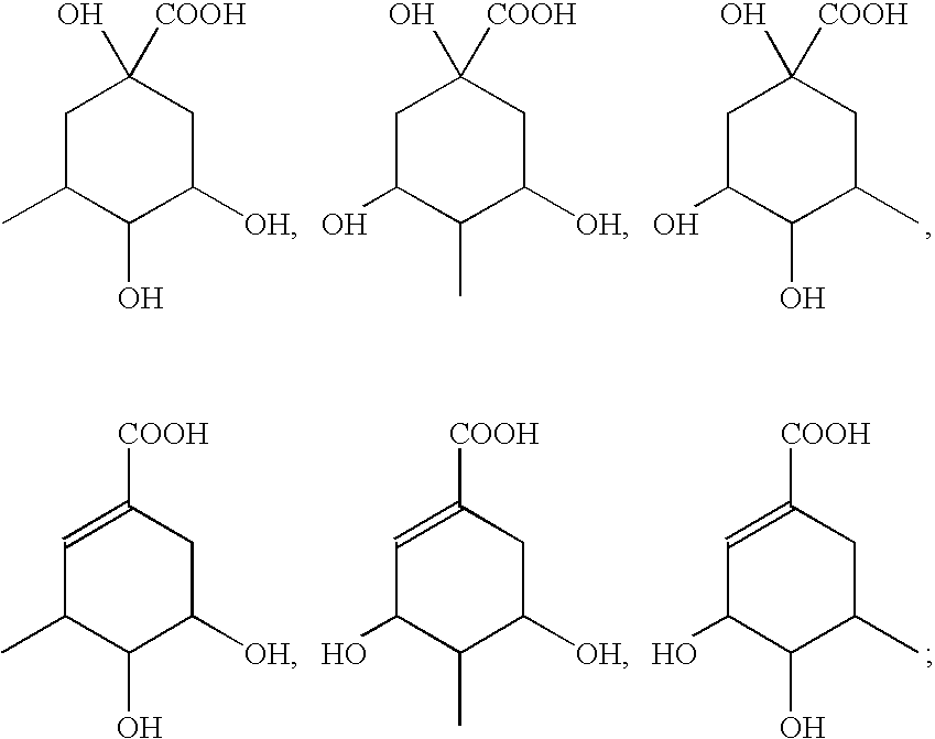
C1=C([COOH])CC([OH])C(O)C1C.C1=C([COOH])CC([OH])C(C)C1O.C1=C([COOH])CC(C)C(O)C1O.C1C(C)C(O)C([OH])CC1(O)[COOH].C1C(O)C(C)C([OH])CC1(O)[COOH].C1C(O)C(O)C(C)CC1(O)[COOH]
